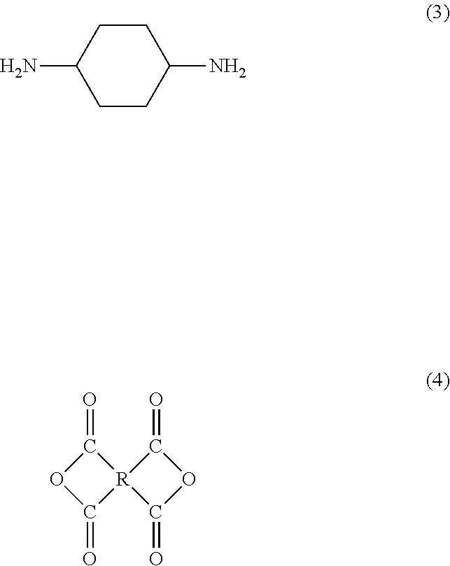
C1(N)CCC(N)CC1.O1C(=O)[R]2(C1=O)C(=O)OC2=O
